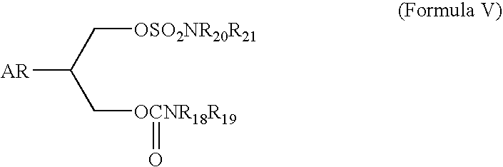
[AR]C(C[OSO2NR20R21])C[OCNR18R19]=O
